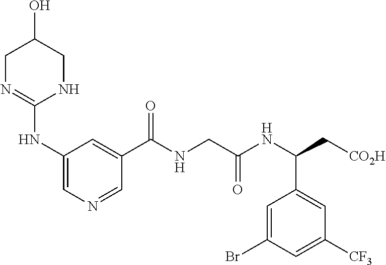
C1N=C(NC2=CN=CC(C(NCC(NC(C[CO2H])C3=CC([CF3])=CC(Br)=C3)=O)=O)=C2)NCC1O
